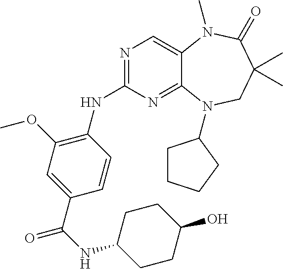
N1=C(NC2=C(OC)C=C(C(=O)NC3CCC(O)CC3)C=C2)N=C2C(=C1)N(C)C(=O)C(C)(C)CN2C1CCCC1
